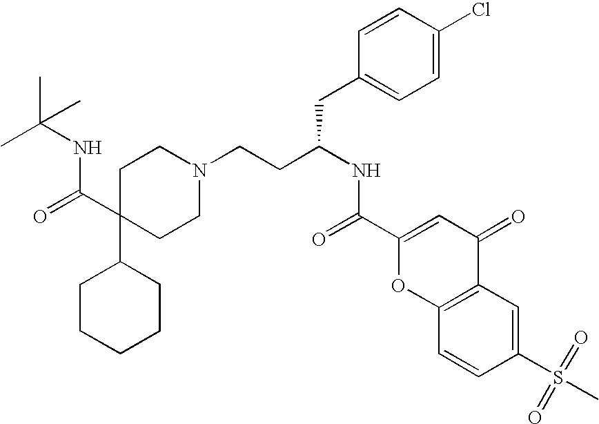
C1C(C(=O)NC(C)(C)C)(C2CCCCC2)CCN(CCC(CC2=CC=C(Cl)C=C2)NC(=O)C2=CC(=O)C3=C(O2)C=CC(S(C)(=O)=O)=C3)C1
